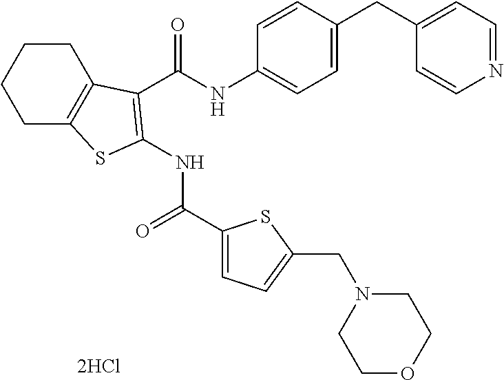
C1CC2=C(CC1)SC(NC(=O)C1=CC=C(CN3CCOCC3)S1)=C2C(NC1=CC=C(CC2=CC=NC=C2)C=C1)=O
